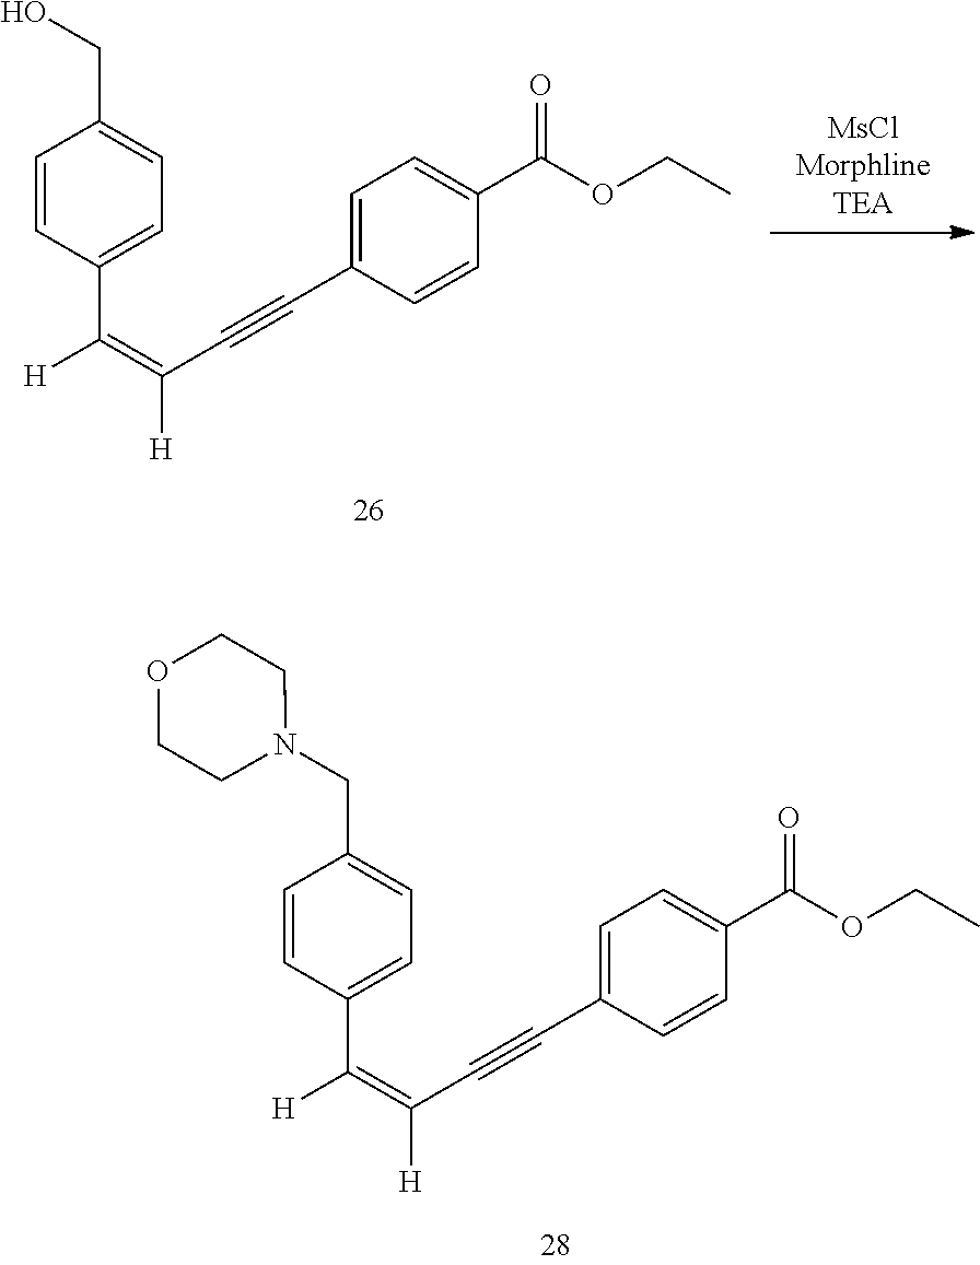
C1=CC(C(=C(C#CC2=CC=C(C(OCC)=O)C=C2)[H])[H])=CC=C1CO.C1=CC(C(=C(C#CC2=CC=C(C(OCC)=O)C=C2)[H])[H])=CC=C1CN1CCOCC1
